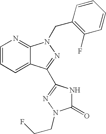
C1=CC=C2C(=N1)N(CC1=C(F)C=CC=C1)N=C2C1=NN(CCF)C(=O)N1
